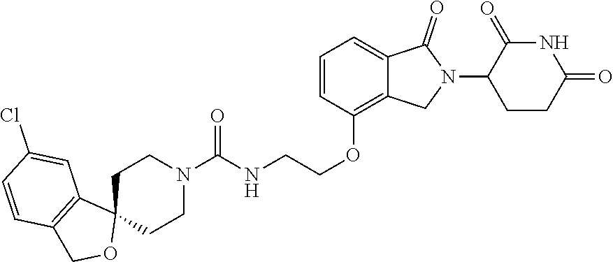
C(COC1=C2C(=CC=C1)C(=O)N(C1CCC(=O)NC1=O)C2)NC(N1CCC2(CC1)C1=C(CO2)C=CC(Cl)=C1)=O
